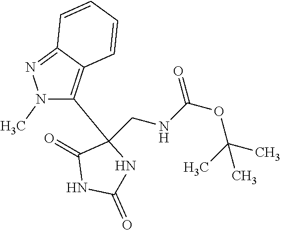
N1(C)C(C2(CNC(OC(C)(C)C)=O)C(=O)NC(=O)N2)=C2C(=N1)C=CC=C2
